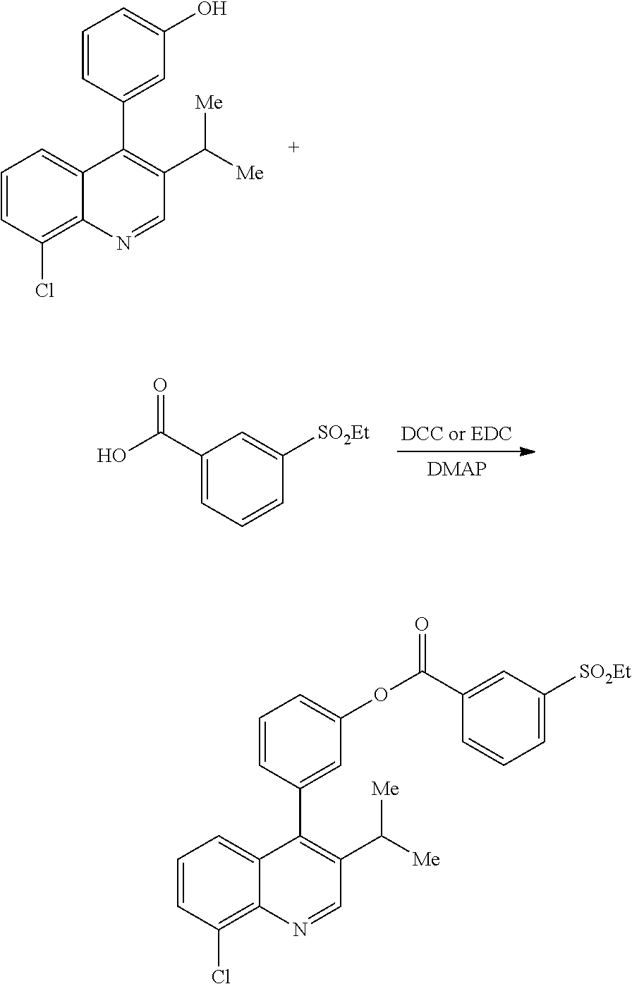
C1(C2=CC(O)=CC=C2)=C(C([Me])[Me])C=NC2=C(Cl)C=CC=C12.OC(C1=CC=CC([SO2Et])=C1)=O.C1(C2=CC(OC(C3=CC([SO2Et])=CC=C3)=O)=CC=C2)=C(C([Me])[Me])C=NC2=C(Cl)C=CC=C12
